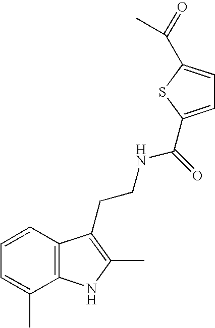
C1=CC2=C(C(C)=C1)NC(C)=C2CCNC(=O)C1=CC=C(C(=O)C)S1
